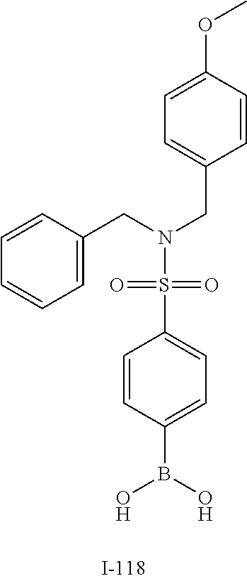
C1=CC=C(CN(S(=O)(=O)C2=CC=C(B(O)O)C=C2)CC2=CC=C(OC)C=C2)C=C1
